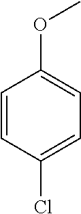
C1=CC(Cl)=CC=C1OC
